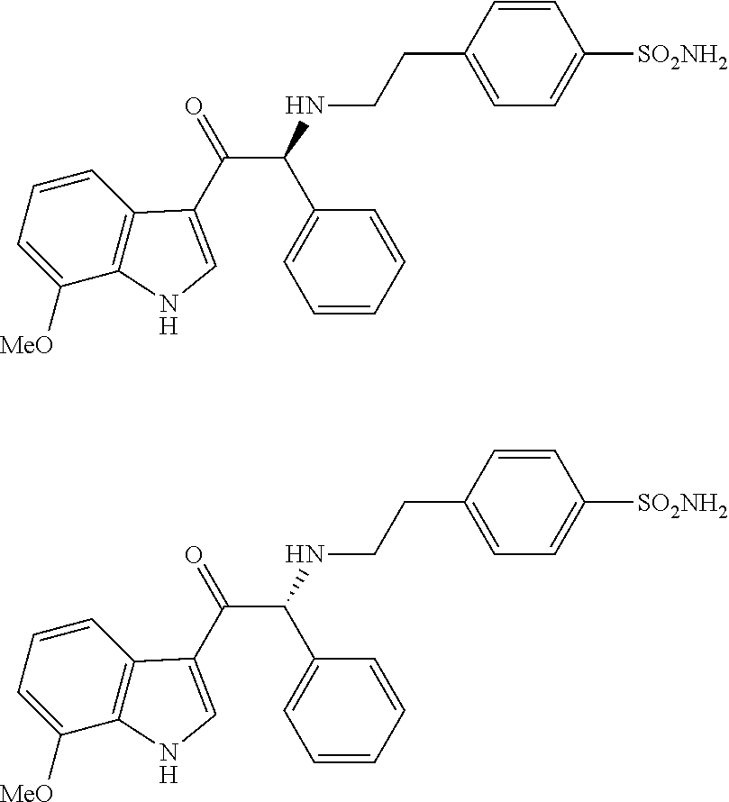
C1=C([MeO])C2=C(C=C1)C(C(=O)C(C1=CC=CC=C1)NCCC1=CC=C([SO2NH2])C=C1)=CN2.C1=C([MeO])C2=C(C=C1)C(C(=O)C(C1=CC=CC=C1)NCCC1=CC=C([SO2NH2])C=C1)=CN2
